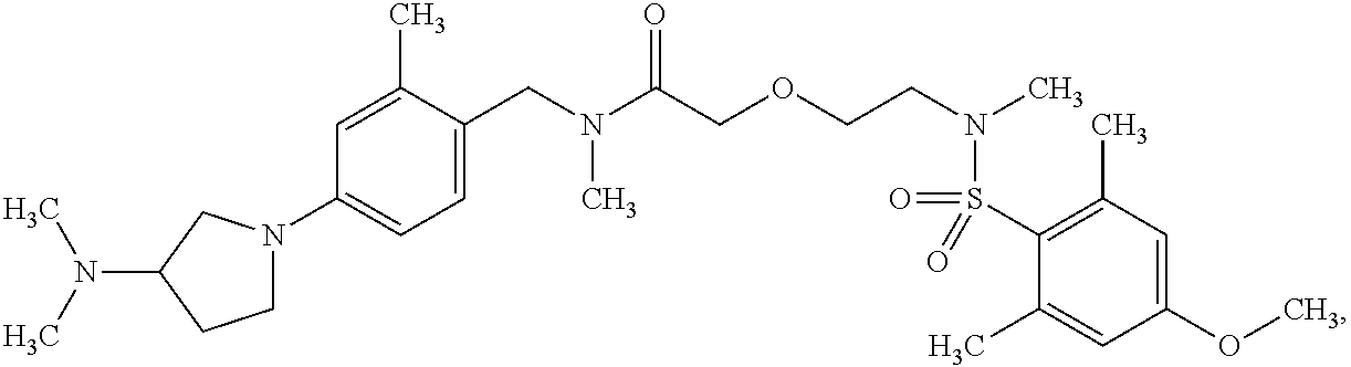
C1(CN(C(COCCN(C)S(=O)(C2=C(C)C=C(OC)C=C2C)=O)=O)C)=CC=C(N2CCC(N(C)C)C2)C=C1C
